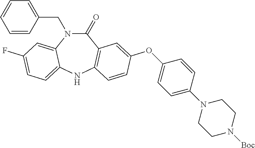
C1(CN2C(=O)C3=C(NC4=CC=C(F)C=C24)C=CC(OC2=CC=C(N4CCN([Boc])CC4)C=C2)=C3)=CC=CC=C1
